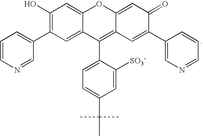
C12=CC(O)=C(C3=CC=CN=C3)C=C1C(C1=CC=C(C(C)(C)C)C=C1[SO3-])=C1C(=CC(=O)C(C3=CN=CC=C3)=C1)O2
